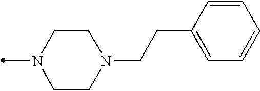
C1CN(C)CCN1CCC1=CC=CC=C1
